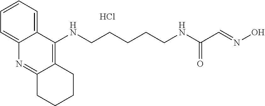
C1=CC=C2C(=C1)N=C1C(=C2NCCCCCNC(C=NO)=O)CCCC1.Cl
